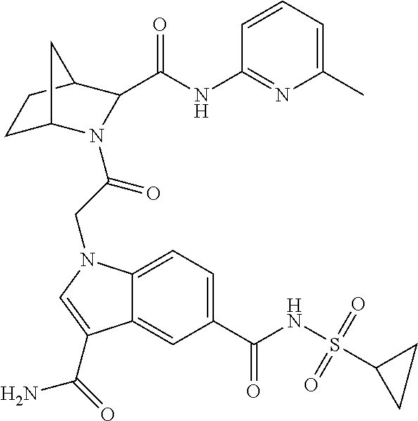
C12=CC=C(C(=O)NS(C3CC3)(=O)=O)C=C1C(C(=O)N)=CN2CC(=O)N1C2CCC(C1C(NC1=NC(C)=CC=C1)=O)C2
